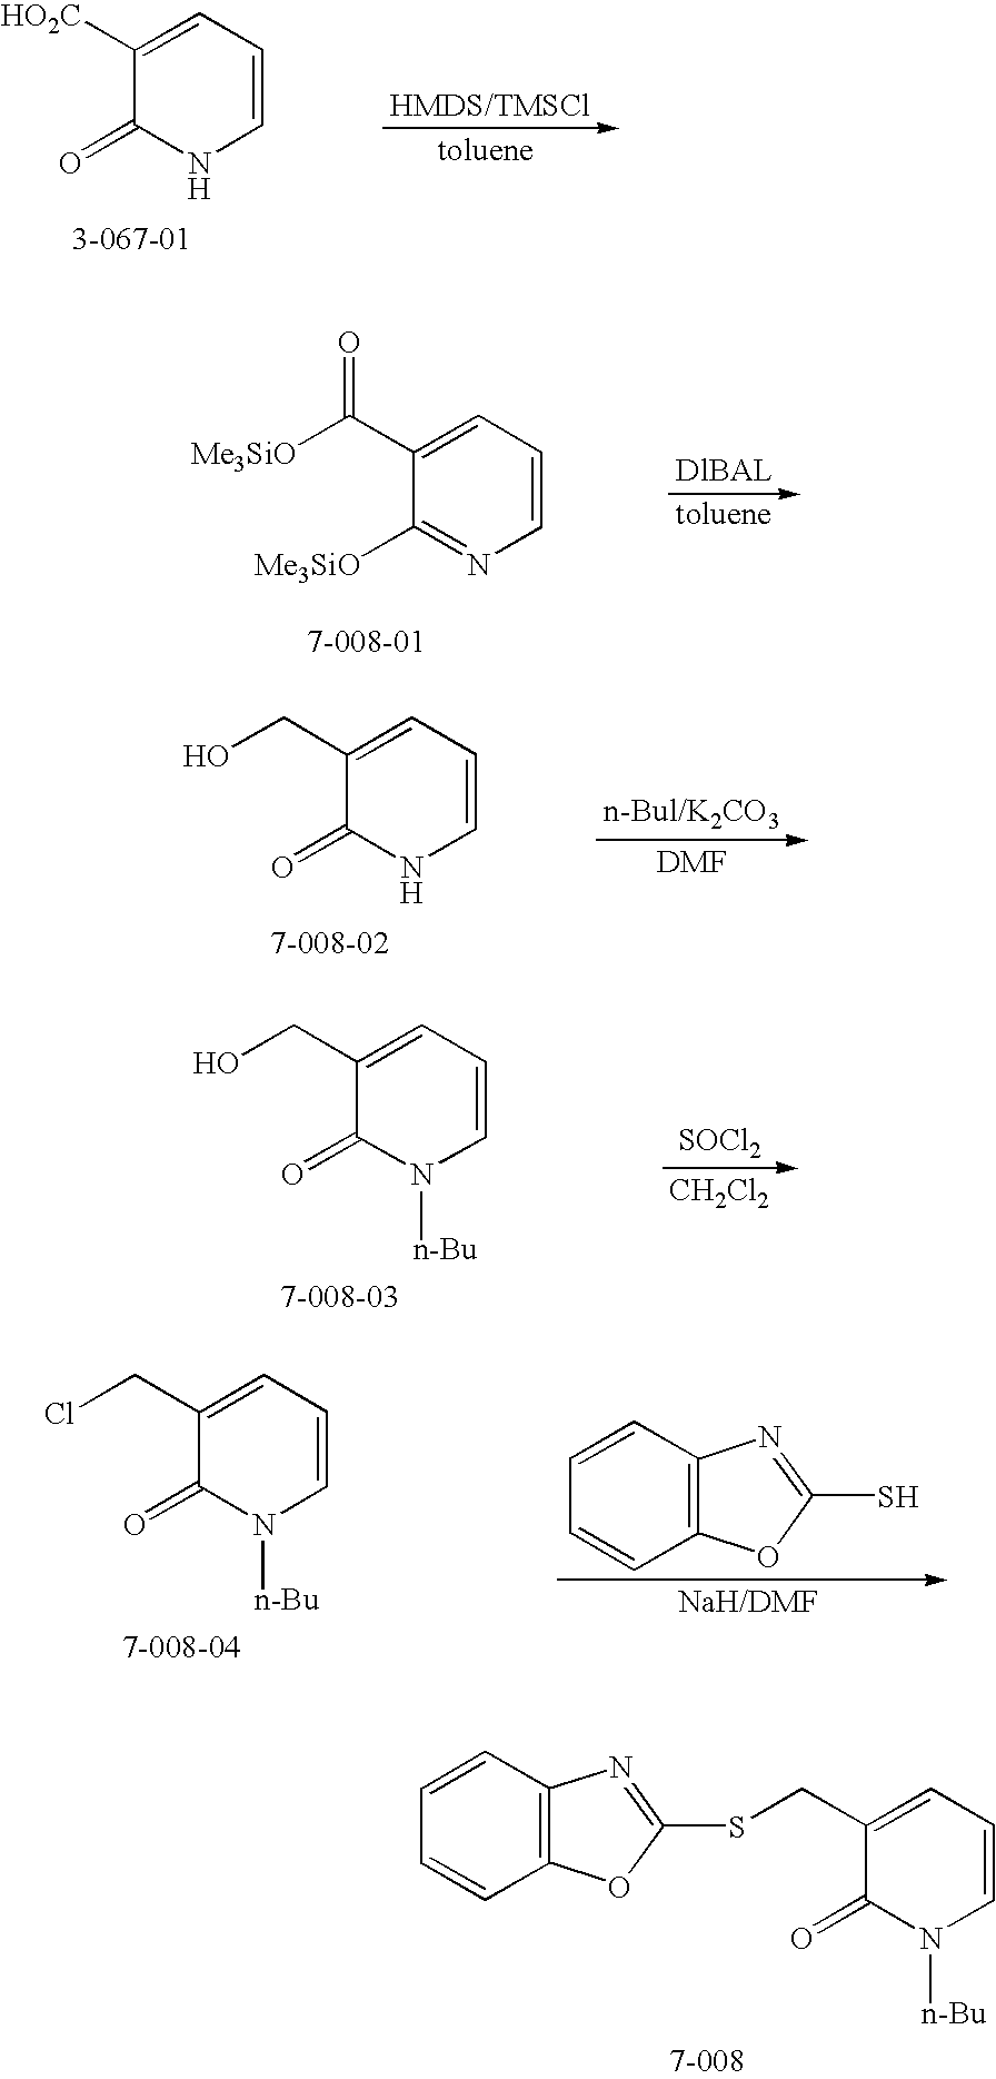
C1([HO2C])=CC=CNC1=O.C1(C([Me3SiO])=O)=CC=CN=C1[Me3SiO].C1(CO)=CC=CNC1=O.C1=CC2=C(C=C1)OC(SCC1=CC=CN([n-Bu])C1=O)=N2.[SOCl2].[CH2Cl2].C1(CO)=CC=CN([n-Bu])C1=O.C1(CCl)=CC=CN([n-Bu])C1=O.C1=CC2=C(C=C1)OC(S)=N2
